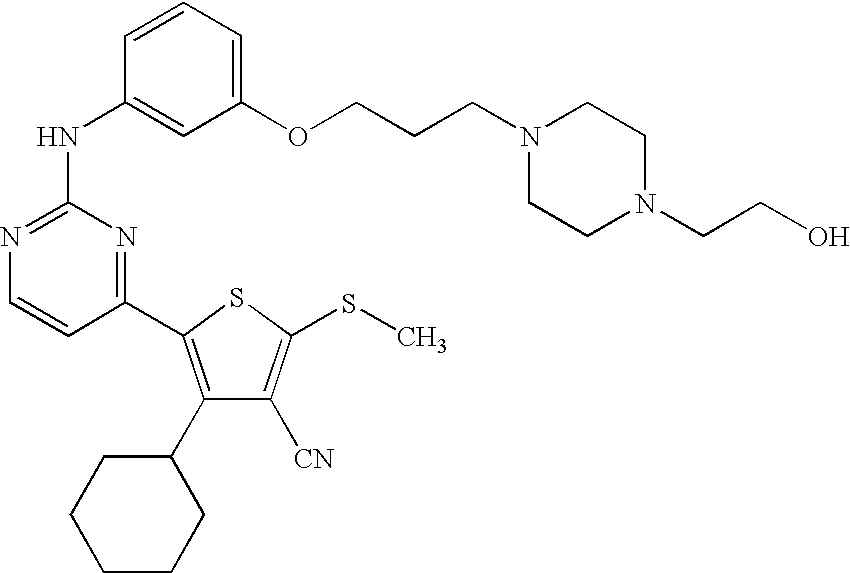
C1(NC2=CC(OCCCN3CCN(CCO)CC3)=CC=C2)=NC=CC(C2=C(C3CCCCC3)C([CN])=C(SC)S2)=N1
